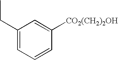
C1(CC)=CC=CC([CO2(CH2)2OH])=C1
